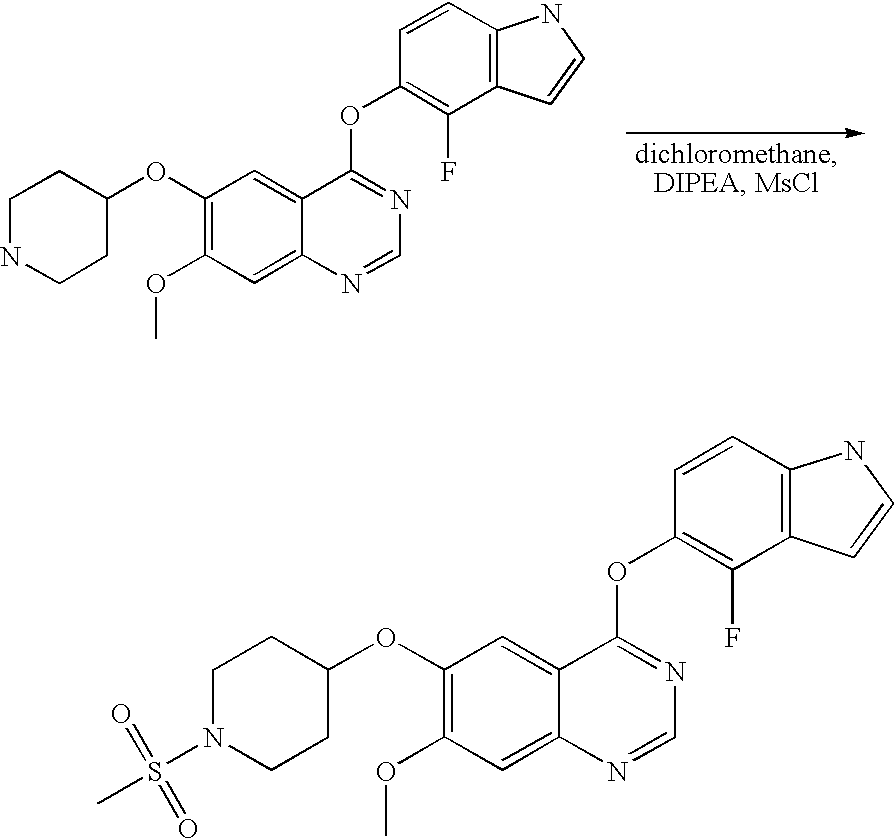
C1(OC2CCNCC2)=C(OC)C=C2C(=C1)C(OC1=C(F)C3=C(C=C1)NC=C3)=NC=N2.C1(OC2CCN(S(C)(=O)=O)CC2)=C(OC)C=C2C(=C1)C(OC1=C(F)C3=C(C=C1)NC=C3)=NC=N2
